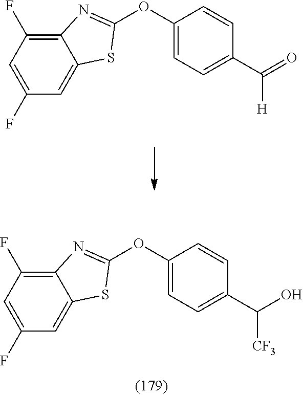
O(C1=CC=C(C([H])=O)C=C1)C1=NC2=C(F)C=C(F)C=C2S1.O(C1=CC=C(C(O)[CF3])C=C1)C1=NC2=C(F)C=C(F)C=C2S1
